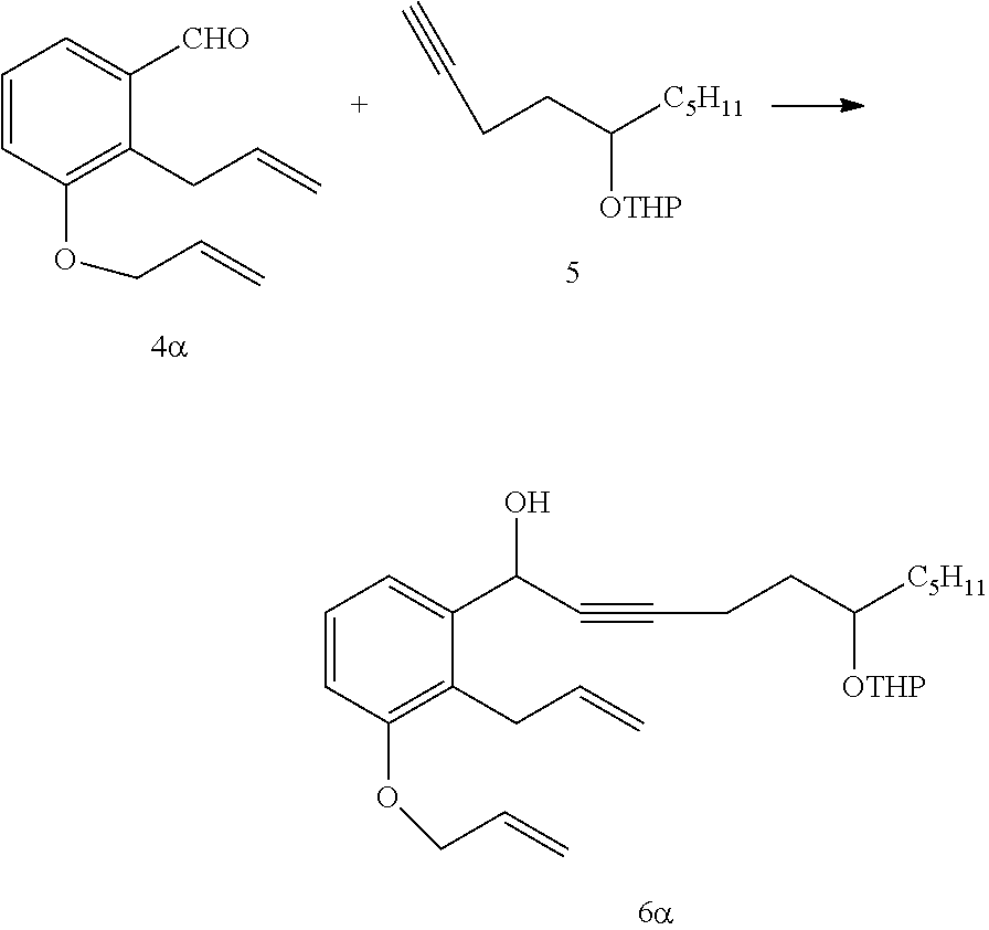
C1=CC(OCC=C)=C(CC=C)C([CHO])=C1.C([OTHP])(CCC#C)[C5H11].C1=CC(OCC=C)=C(CC=C)C(C(C#CCCC([C5H11])[OTHP])O)=C1
